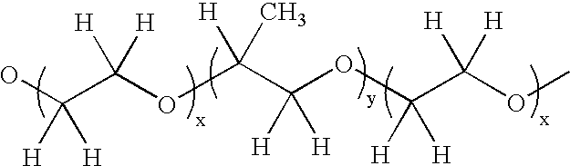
OC(C(OC(C(OC(C(OC)([H])[H])([H])[H])([H])[H])([H])C)([H])[H])([H])[H]
